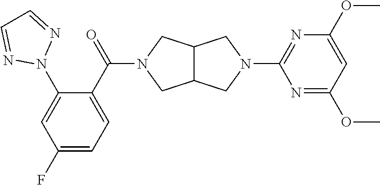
C12C(CN(C3=NC(OC)=CC(OC)=N3)C1)CN(C(C1=CC=C(F)C=C1N1N=CC=N1)=O)C2
